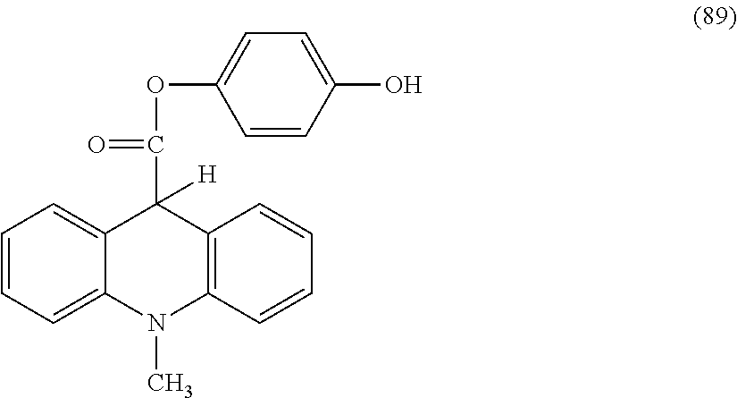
C1=CC=C2C(=C1)C(C(=O)OC1=CC=C(O)C=C1)([H])C1=C(N2C)C=CC=C1
